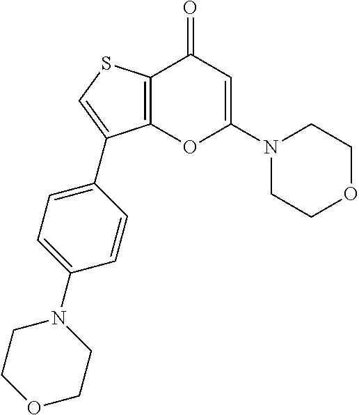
C12=C(C(=O)C=C(N3CCOCC3)O1)SC=C2C1=CC=C(N2CCOCC2)C=C1
